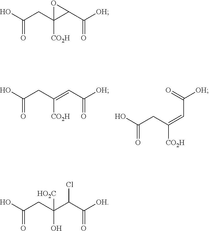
OC(CC(=CC([OH])=O)[CO2H])=O.OC(CC(=CC([OH])=O)[CO2H])=O.OC(CC1([CO2H])C(C([OH])=O)O1)=O.OC(CC(C(Cl)C([OH])=O)(O)[HO2C])=O
